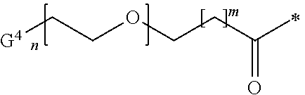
[G4]CCOCCC(=O)C
